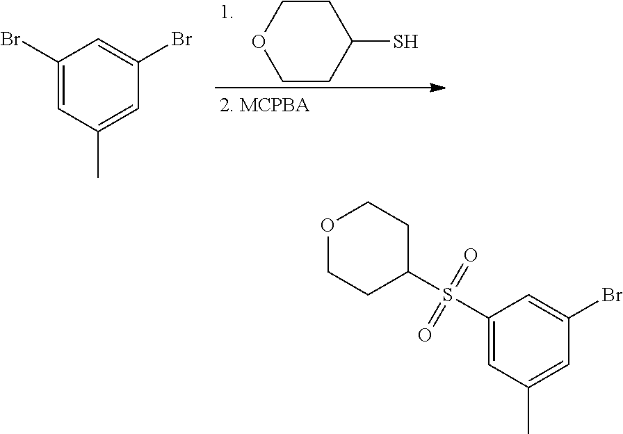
C1(S)CCOCC1.C1(Br)=CC(C)=CC(Br)=C1.C1(S(C2CCOCC2)(=O)=O)=CC(C)=CC(Br)=C1
